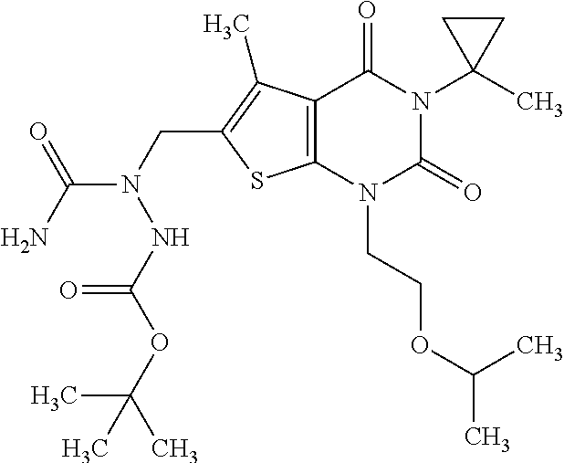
C12=C(N(CCOC(C)C)C(=O)N(C3(C)CC3)C1=O)SC(CN(C(N)=O)NC(OC(C)(C)C)=O)=C2C
